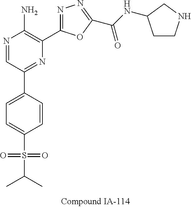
N1=CC(C2=CC=C(S(C(C)C)(=O)=O)C=C2)=NC(C2=NN=C(C(NC3CCNC3)=O)O2)=C1N
